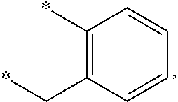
C(C1=C(*)C=CC=C1)*
